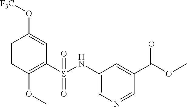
C1=CC(OC)=C(S(NC2=CN=CC(C(OC)=O)=C2)(=O)=O)C=C1O[F3C]
